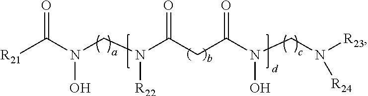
[R21]C(N(CN(C(CC(N(CN([R23])[R24])O)=O)=O)[R22])O)=O
